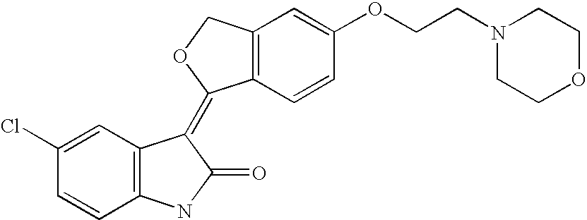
C1=C(Cl)C=CC2=C1C(=C1C3=C(CO1)C=C(OCCN1CCOCC1)C=C3)C(=O)N2
